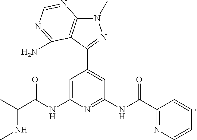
C1=C(NC(C(C)NC)=O)N=C(NC(=O)C2=NC=CC=C2)C=C1C1=NN(C)C2=C1C(N)=NC=N2
